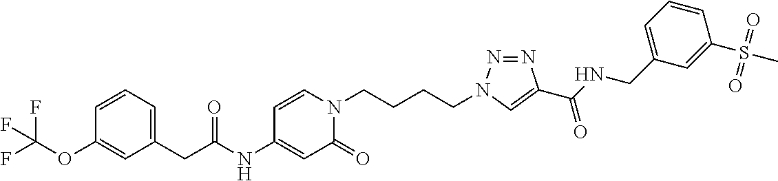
C(C(NC1=CC(=O)N(CCCCN2N=NC(C(NCC3=CC=CC(S(=O)(=O)C)=C3)=O)=C2)C=C1)=O)C1=CC=CC(OC(F)(F)F)=C1
